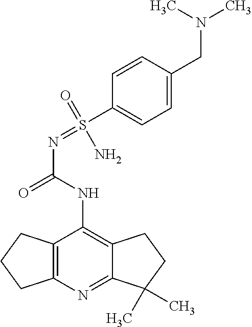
N(C(=O)NC1=C2C(=NC3=C1CCC3)C(C)(C)CC2)=S(C1=CC=C(CN(C)C)C=C1)(=O)N
